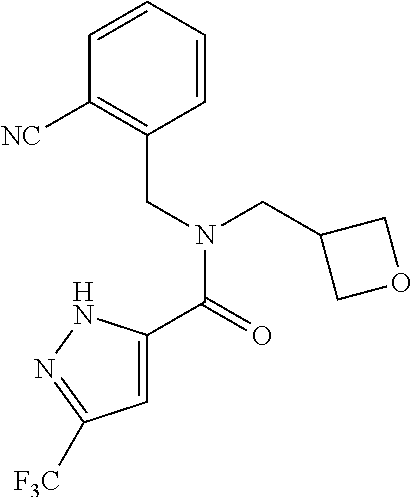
C1=C(C(=O)N(CC2=C([NC])C=CC=C2)CC2COC2)NN=C1[F3C]
